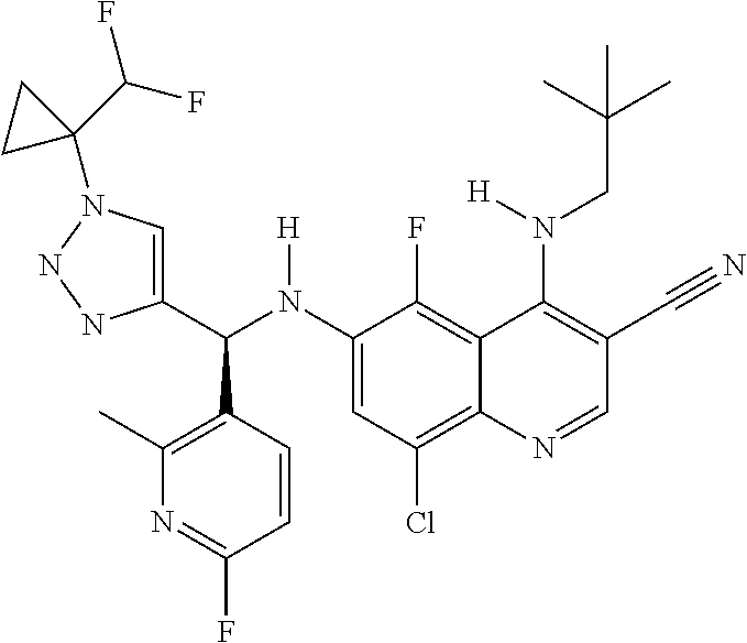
C1(N(C(C2=CN(C3(C(F)F)CC3)NN2)C2=C(C)N=C(F)C=C2)[H])=CC(Cl)=C2C(=C1F)C(N(CC(C)(C)C)[H])=C(C#N)C=N2
